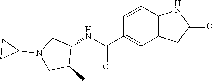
C1=CC(C(NC2CN(C3CC3)CC2C)=O)=CC2=C1NC(=O)C2
